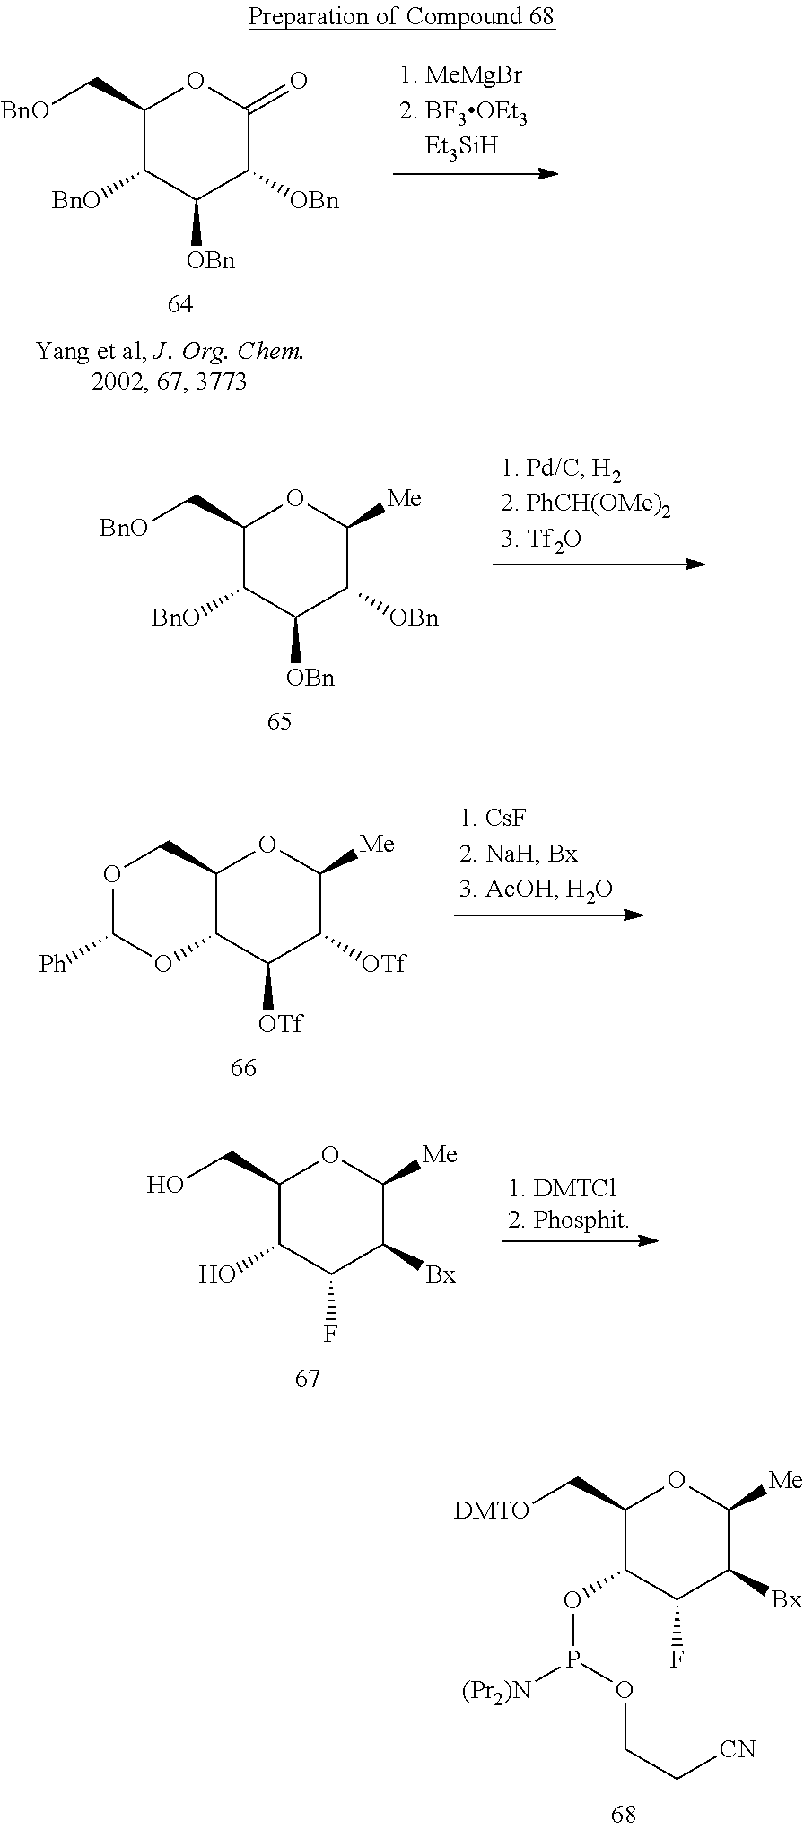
OCC1C(O)C(F)C([Bx])C([Me])O1.[DMTO]CC1C(OP([(Pr2)N])OCC[CN])C(F)C([Bx])C([Me])O1.[BnO]C1C(C[BnO])OC([Me])C([OBn])C1[OBn].O1C2C(COC1[Ph])OC([Me])C([OTf])C2[OTf].[BnO]C1C(C[BnO])OC(=O)C([OBn])C1[OBn]
